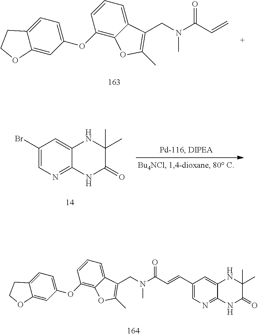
C1=CC(OC2=CC=C3C(=C2)OCC3)=C2C(=C1)C(CN(C)C(=O)C=C)=C(C)O2.C1(Br)=CN=C2C(=C1)NC(C)(C)C(=O)N2.C1(C=CC(N(CC2=C(C)OC3=C(OC4=CC=C5C(=C4)OCC5)C=CC=C32)C)=O)=CN=C2C(=C1)NC(C)(C)C(=O)N2
